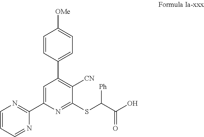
C1=C(C2=NC=CC=N2)N=C(SC(C(O)=O)[Ph])C([CN])=C1C1=CC=C([OMe])C=C1
